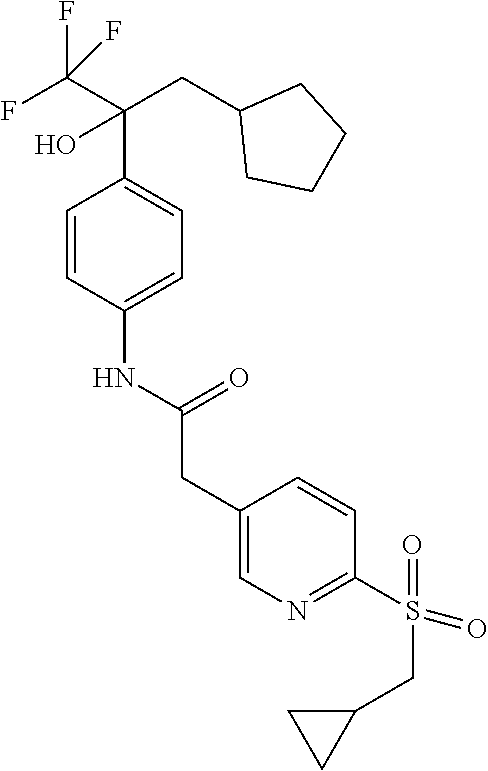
C1=CC(NC(CC2=CN=C(S(=O)(CC3CC3)=O)C=C2)=O)=CC=C1C(C(F)(F)F)(O)CC1CCCC1
